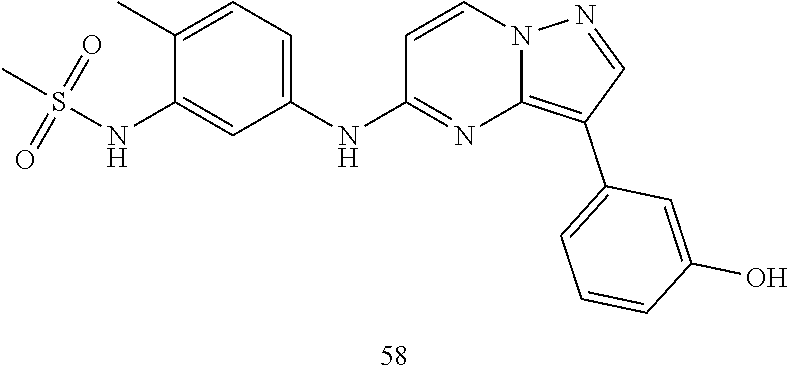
C1(C2=CC=CC(O)=C2)=C2N=C(NC3=CC=C(C)C(NS(C)(=O)=O)=C3)C=CN2N=C1
